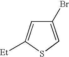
C1=C([Et])SC=C1Br
